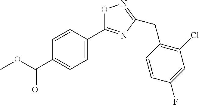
O1C(C2=CC=C(C(=O)OC)C=C2)=NC(CC2=C(Cl)C=C(F)C=C2)=N1
